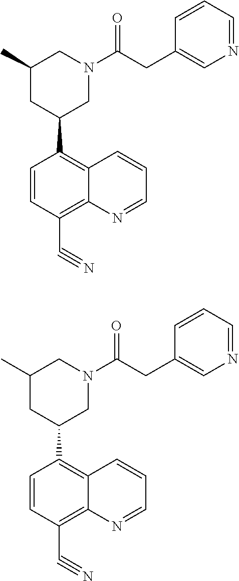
C1=CC(C#N)=C2C(=C1C1CN(C(CC3=CN=CC=C3)=O)CC(C)C1)C=CC=N2.C1=CC(C#N)=C2C(=C1C1CN(C(CC3=CN=CC=C3)=O)CC(C)C1)C=CC=N2
